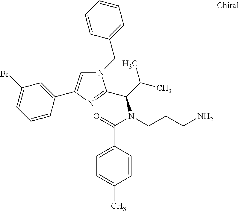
N1(CC2=CC=CC=C2)C=C(C2=CC(Br)=CC=C2)N=C1C(C(C)C)N(CCCN)C(=O)C1=CC=C(C)C=C1
